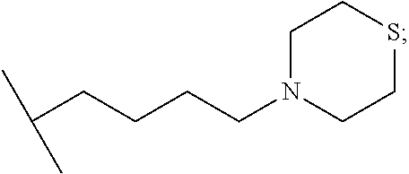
CC(CCCCN1CCSCC1)C
